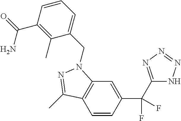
C1=CC(C(F)(C2=NN=NN2)F)=CC2=C1C(C)=NN2CC1=CC=CC(C(=O)N)=C1C
